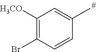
C1([H3CO])=C(Br)C=CC(C)=C1
